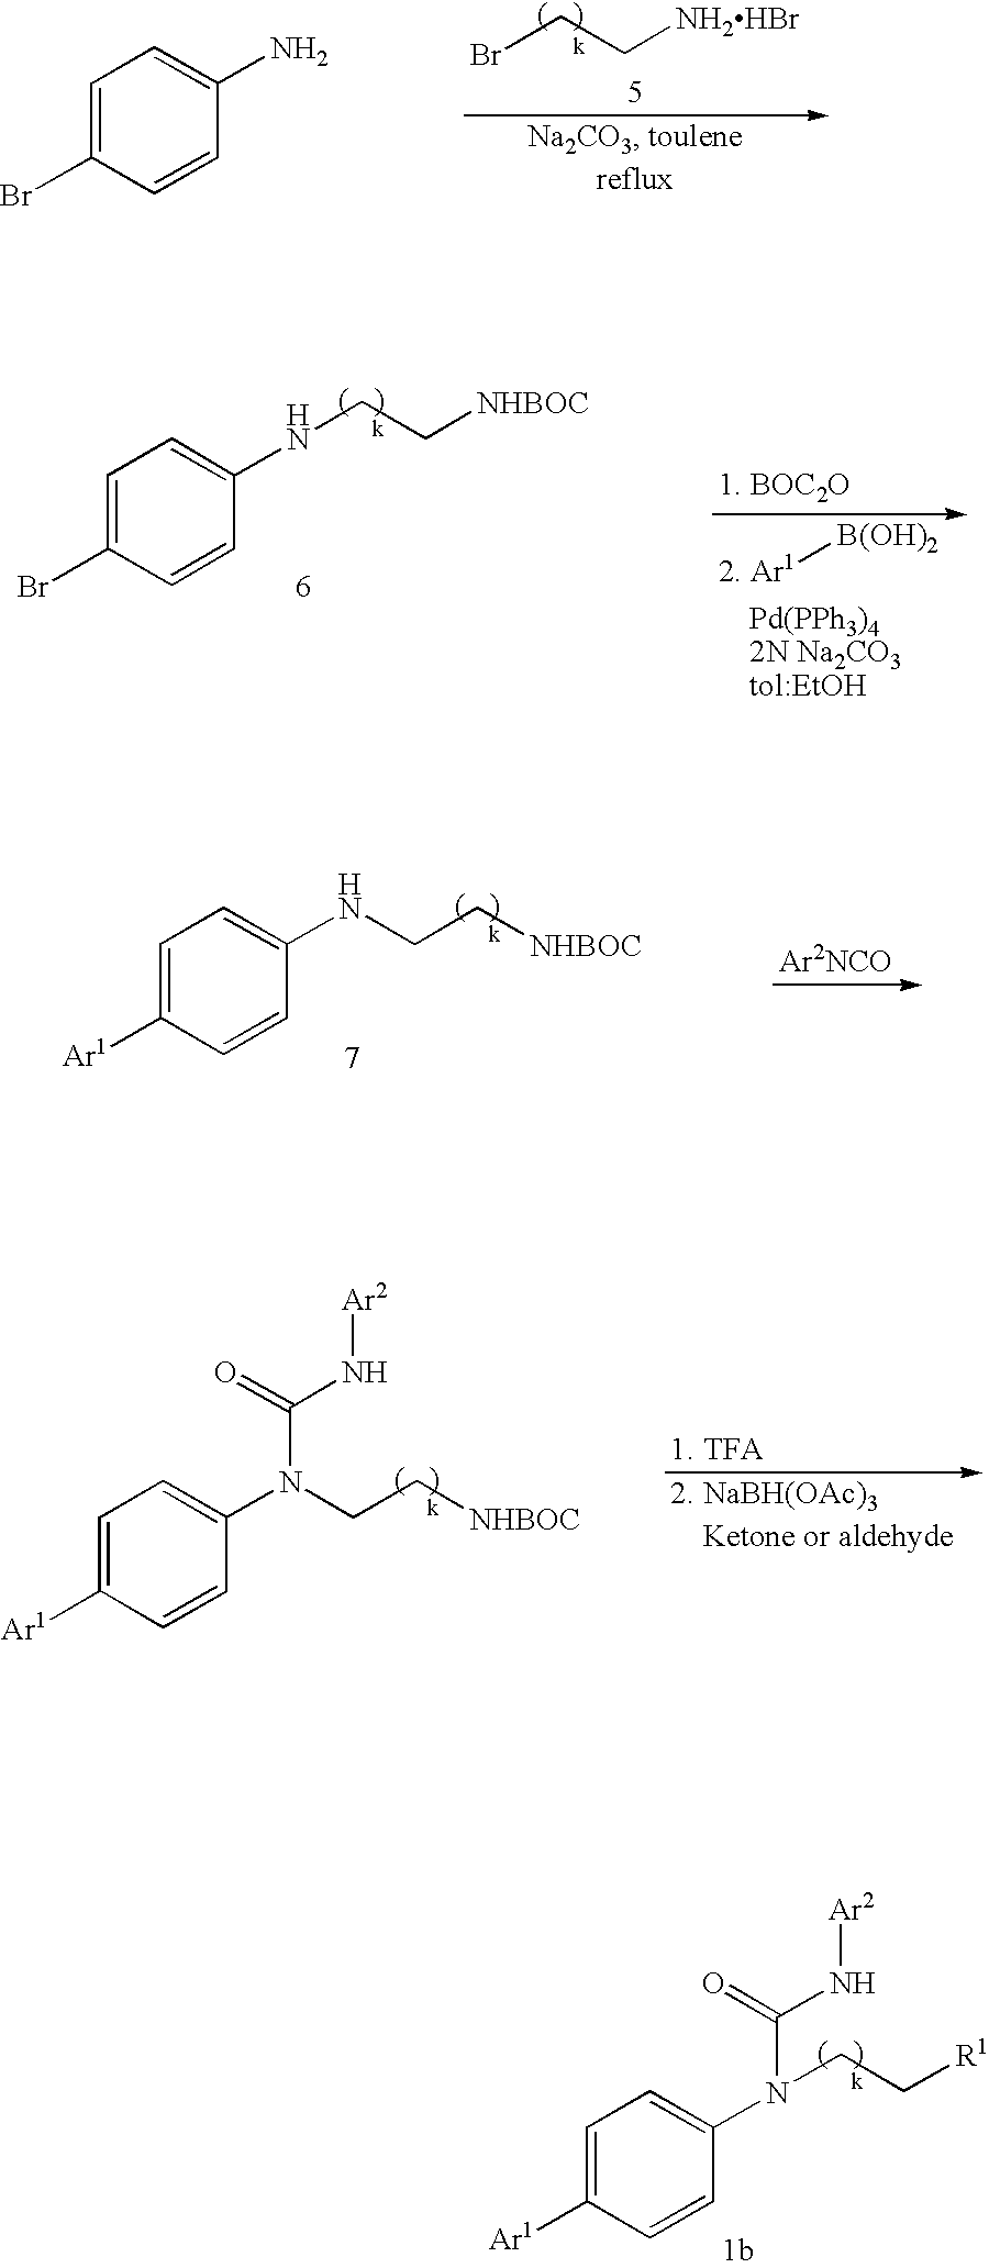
C1=C(Br)C=CC(N)=C1.BrCC[NH2HBr].C1=C([Ar1])C=CC(NCC[NHBOC])=C1.C1=C([Ar1])C=CC(N(CC[NHBOC])C(=O)N[Ar2])=C1.C1=C(Br)C=CC(NCC[NHBOC])=C1.[Pd(PPh3)42N Na2CO3tol:EtOH].[Ar1][B(OH)2].C1=C([Ar1])C=CC(N(CC[R1])C(=O)N[Ar2])=C1
